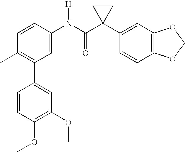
C1(C2=C(C)C=CC(N(C(C3(C4=CC5=C(C=C4)OCO5)CC3)=O)[H])=C2)=CC(OC)=C(OC)C=C1
